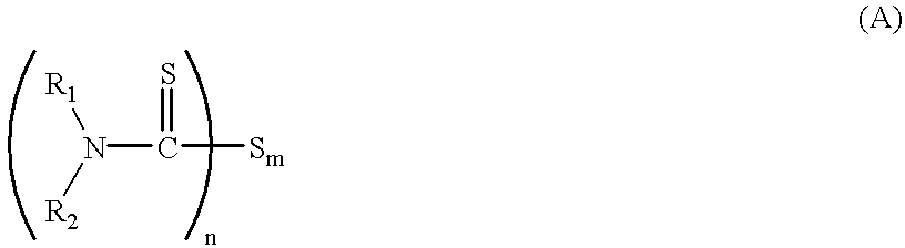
N(C([Sm])=S)([R2])[R1]
